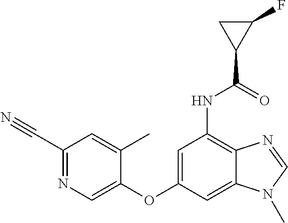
C1(C)=CC(C#N)=NC=C1OC1=CC(NC(C2C(F)C2)=O)=C2C(=C1)N(C)C=N2
